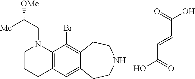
C1CCC2=C(N1CC([OMe])[Me])C(Br)=C1C(=C2)CCNCC1.C(=O)(O)C=CC(=O)O
